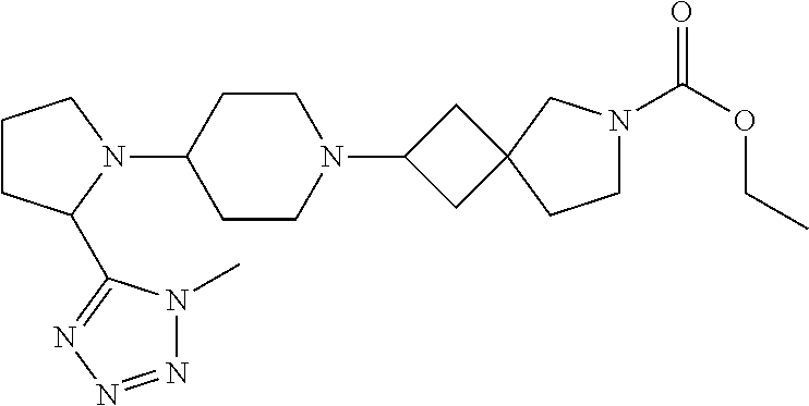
C1CC(C2=NN=NN2C)N(C2CCN(C3CC4(C3)CCN(C(OCC)=O)C4)CC2)C1
